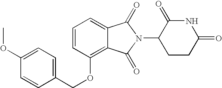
C1(OC)=CC=C(COC2=C3C(=CC=C2)C(=O)N(C2CCC(=O)NC2=O)C3=O)C=C1
